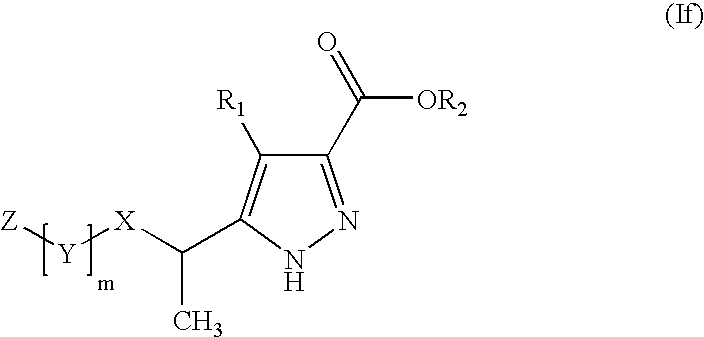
C1(C(=O)[OR2])=NNC(C([X][Y][Z])C)=C1[R1]
